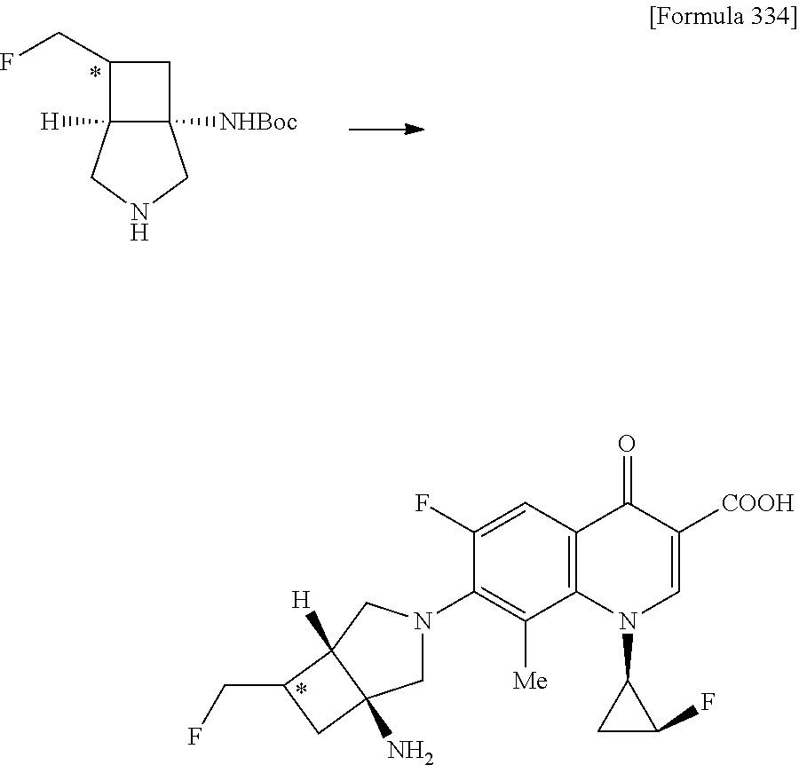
C1(CF)C2([H])C([NHBoc])(C1)CNC2.C12=C(C=C(F)C(N3CC4(N)C([H])(C3)C(CF)C4)=C1[Me])C(=O)C([COOH])=CN2C1CC1F
